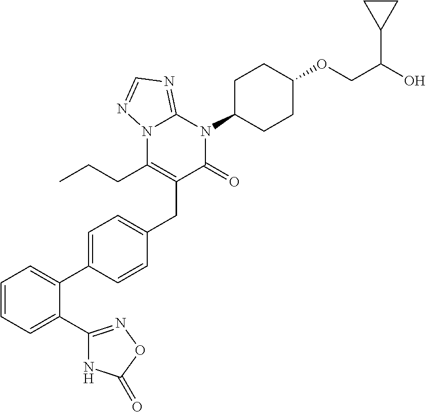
C1=CC=C(C2=NOC(=O)N2)C(C2=CC=C(CC3=C(CCC)N4C(=NC=N4)N(C4CCC(OCC(O)C5CC5)CC4)C3=O)C=C2)=C1
